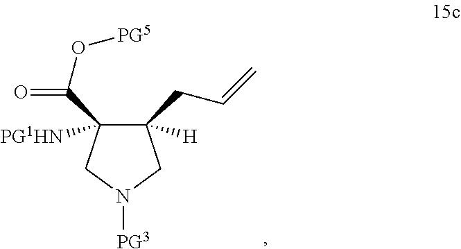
C1(CC=C)([H])C(C(=O)O[PG5])([PG1HN])CN([PG3])C1
